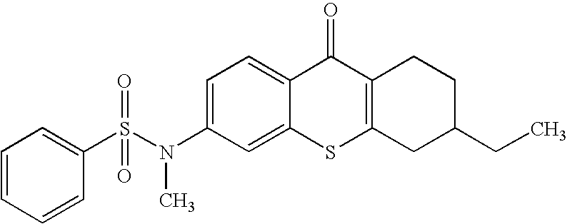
C1=C(N(S(C2=CC=CC=C2)(=O)=O)C)C=C2C(=C1)C(=O)C1=C(S2)CC(CC)CC1
